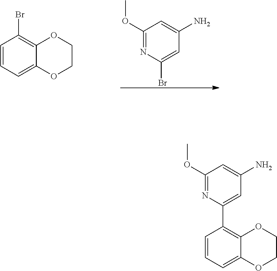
C1=CC=C2C(=C1Br)OCCO2.C1(OC)=NC(Br)=CC(N)=C1.C1=CC=C2C(=C1C1=CC(N)=CC(OC)=N1)OCCO2
